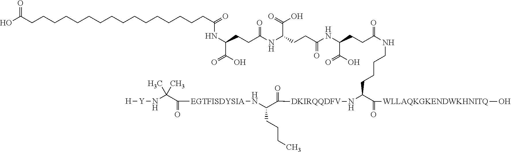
OC(CCCCCCCCCCCCCCCCC(=O)NC(C(O)=O)CCC(NC(CCC(NC(CCC(NCCCCC(N[DKIRQQDFV]C(C(CCCC)N[EGTFISDYSIA]C(C(N[Y][H])(C)C)=O)=O)C(=O)[WLLAQKGKENDWKHNITQ]O)=O)C(=O)O)=O)C(=O)O)=O)=O
